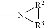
[R3]1[R2]N1C
